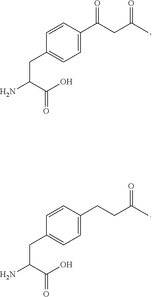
C1=CC(C(CC(C)=O)=O)=CC=C1CC(N)C(O)=O.C1=CC(CCC(C)=O)=CC=C1CC(N)C(O)=O
